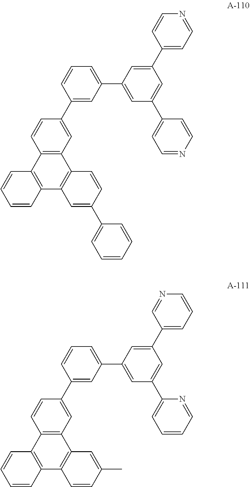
C1(C2=CC=CC(C3=CC4=C(C5=C(C6=C4C=CC(C4=CC=CC=C4)=C6)C=CC=C5)C=C3)=C2)=CC(C2=CC=NC=C2)=CC(C2=CC=NC=C2)=C1.C1(C2=CC=CC(C3=CC4=C(C5=C(C6=C4C=C(C)C=C6)C=CC=C5)C=C3)=C2)=CC(C2=CC=CC=N2)=CC(C2=CC=CN=C2)=C1
